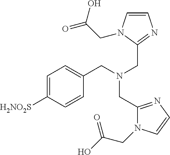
C1=C([H2NO2S])C=CC(CN(CC2=NC=CN2CC(=O)O)CC2=NC=CN2CC(O)=O)=C1
